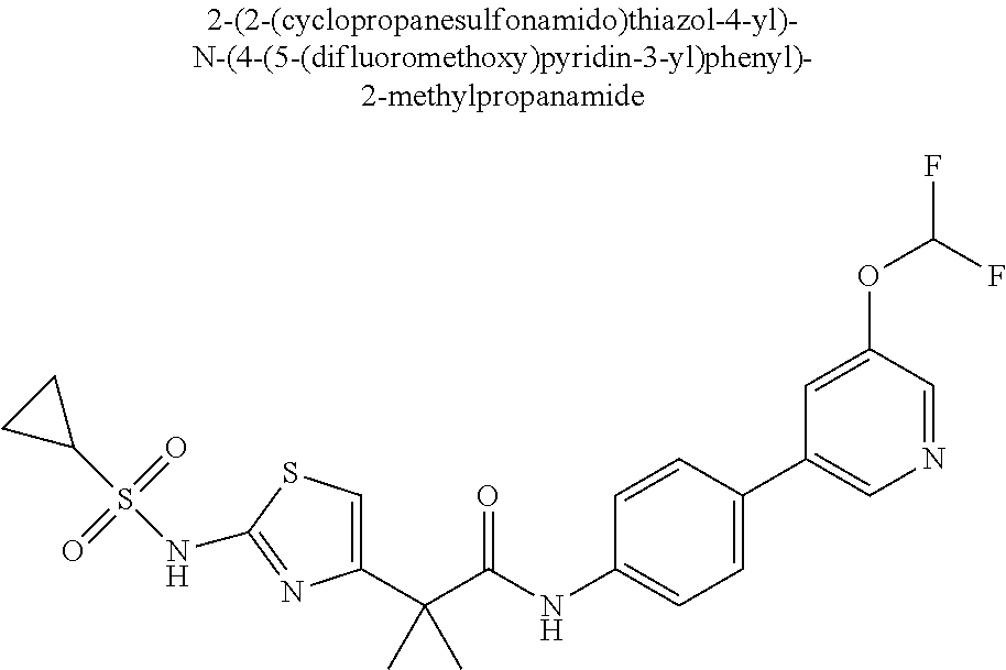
C1(C(C(NC2=CC=C(C3=CN=CC(OC(F)F)=C3)C=C2)=O)(C)C)=CSC(NS(C2CC2)(=O)=O)=N1
